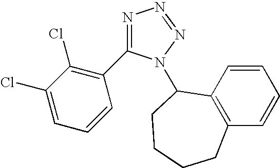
N1=C(C2=C(Cl)C(Cl)=CC=C2)N(C2C3=C(C=CC=C3)CCCC2)N=N1
